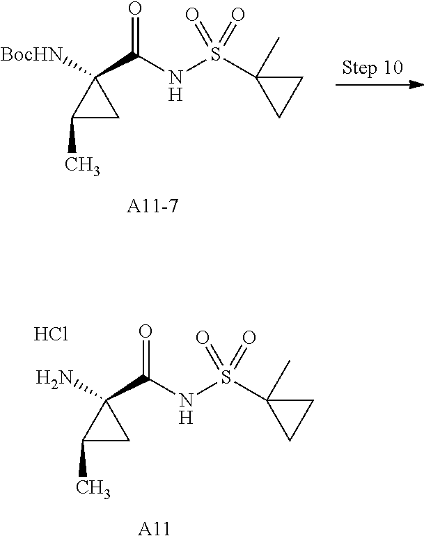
C1(C(NS(C2(C)CC2)(=O)=O)=O)(N)C(C)C1.[A11].Cl.C1(C(NS(C2(C)CC2)(=O)=O)=O)([BocHN])C(C)C1
